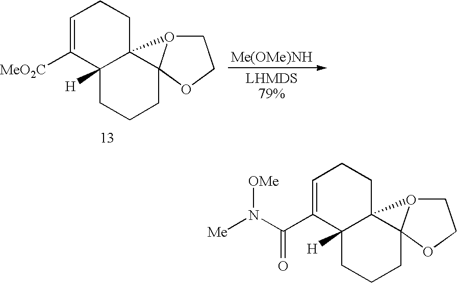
C1=C([MeO2C])C2([H])C3(CC1)O1CCOC31CCC2.C1=C(C(N([Me])[OMe])=O)C2([H])C3(CC1)O1CCOC31CCC2
